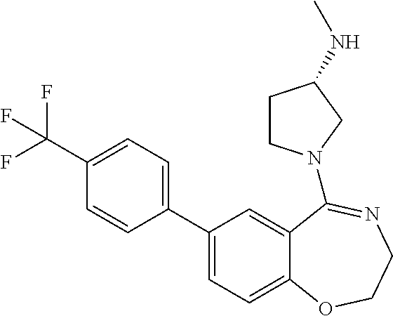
C1(C(F)(F)F)=CC=C(C2=CC=C3C(=C2)C(N2CCC(NC)C2)=NCCO3)C=C1
